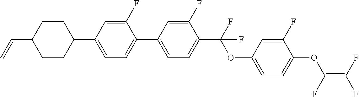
C1(C2=CC=C(C(OC3=CC=C(OC(=C(F)F)F)C(F)=C3)(F)F)C(F)=C2)=CC=C(C2CCC(C=C)CC2)C=C1F
